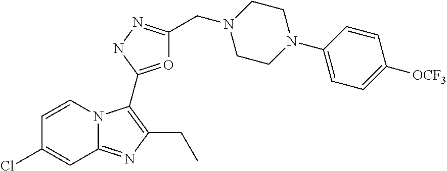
C1=CN2C(=NC(CC)=C2C2=OC(CN3CCN(C4=CC=C([OCF3])C=C4)CC3)=NN2)C=C1Cl
